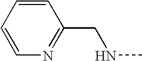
C1=CC=CC(CNC)=N1
